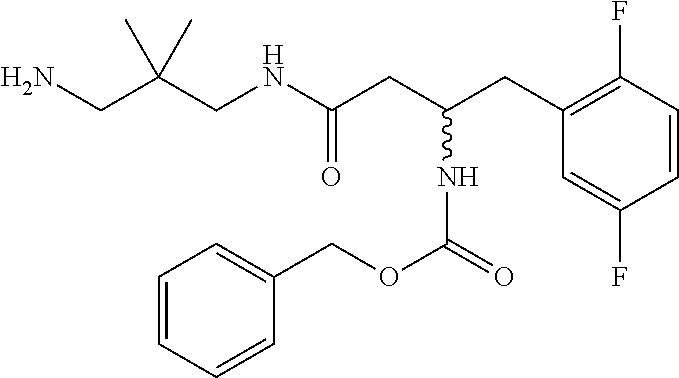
N(C(CC(CC1=C(F)C=CC(F)=C1)NC(=O)OCC1=CC=CC=C1)=O)CC(CN)(C)C
